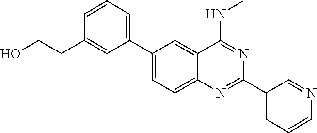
C1(C2=CC=CC(CCO)=C2)=CC=C2C(=C1)C(NC)=NC(C1=CC=CN=C1)=N2
